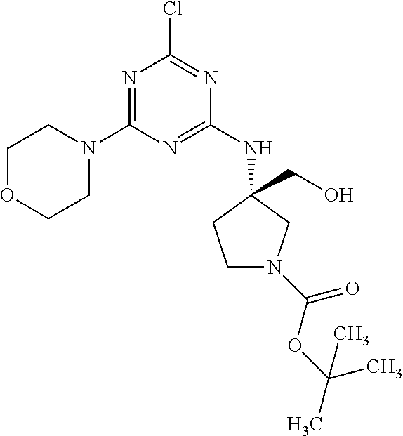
ClC1=NC(NC2(CO)CN(C(OC(C)(C)C)=O)CC2)=NC(N2CCOCC2)=N1
